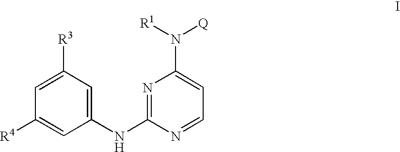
C1(NC2=NC(N([R1])[Q])=CC=N2)=CC([R3])=CC([R4])=C1
